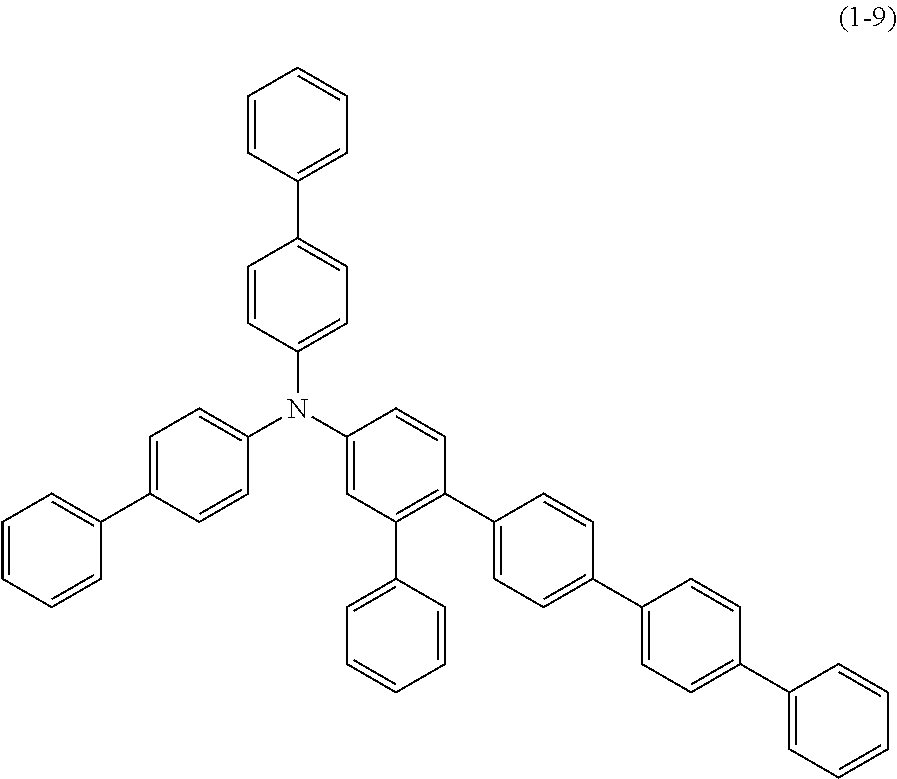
C1=CC=C(C2=CC=C(N(C3=CC(C4=CC=CC=C4)=C(C4=CC=C(C5=CC=C(C6=CC=CC=C6)C=C5)C=C4)C=C3)C3=CC=C(C4=CC=CC=C4)C=C3)C=C2)C=C1
